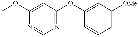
COC1=CC(OC2=CC([OMe])=CC=C2)=NC=N1
